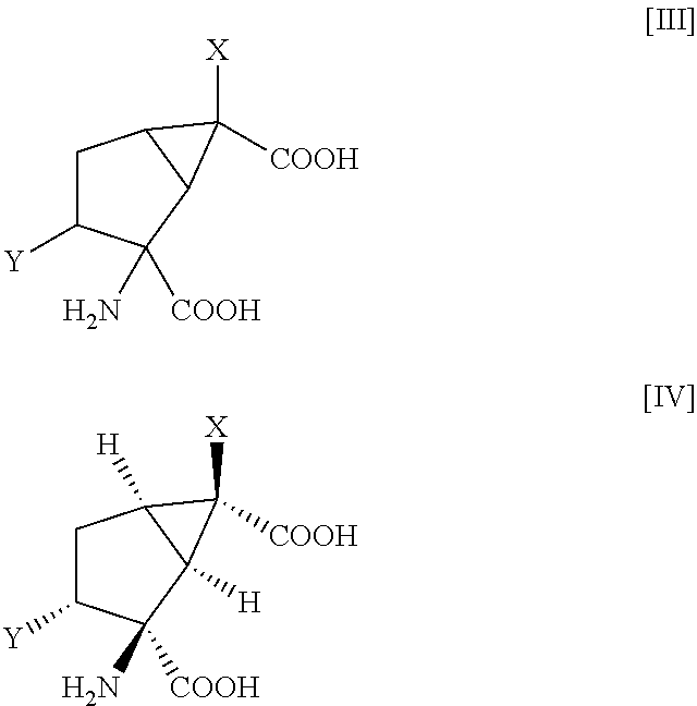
C1C([Y])C(N)([COOH])C2C1C2([X])[COOH].C1C([Y])C(N)([COOH])C2([H])C1([H])C2([X])[COOH]
